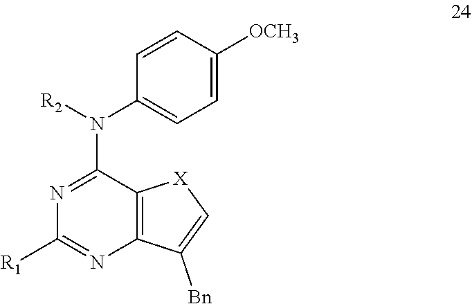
C1([R1])=NC2=C(C(N([R2])C3=CC=C([OCH3])C=C3)=N1)[X]C=C2[Bn]
